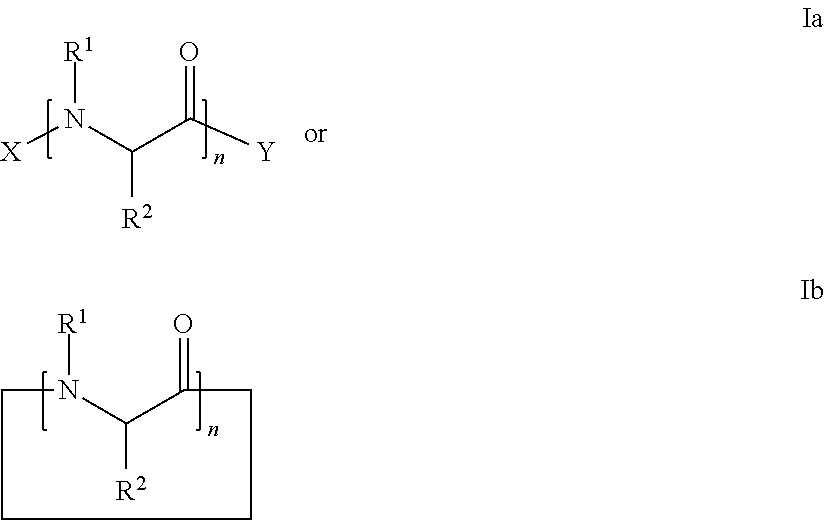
C1N([R1])C([R2])C(=O)CCC1.[X]N([R1])C(C(=O)[Y])[R2]
